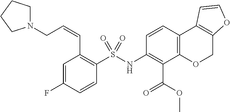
C1=C(F)C=CC(S(NC2=C(C(OC)=O)C3=C(C=C2)C2=C(CO3)OC=C2)(=O)=O)=C1C=CCN1CCCC1
